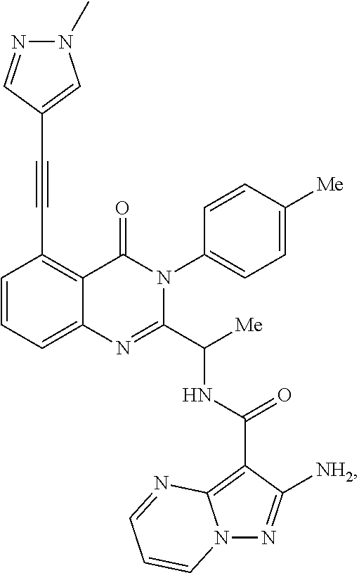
C12=CC=CC(C#CC3=CN(C)N=C3)=C1C(=O)N(C1=CC=C([Me])C=C1)C(C([Me])NC(C1=C3N(N=C1[NH2])C=CC=N3)=O)=N2
